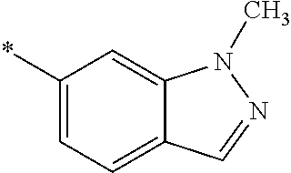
C1(*)=CC=C2C(=C1)N(C)N=C2
